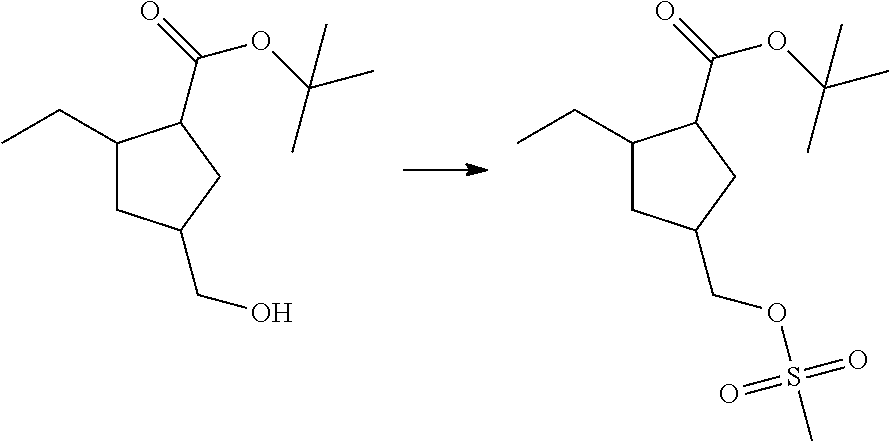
C1(CC)CC(COS(C)(=O)=O)CC1C(=O)OC(C)(C)C.C1(CC)CC(CO)CC1C(=O)OC(C)(C)C
